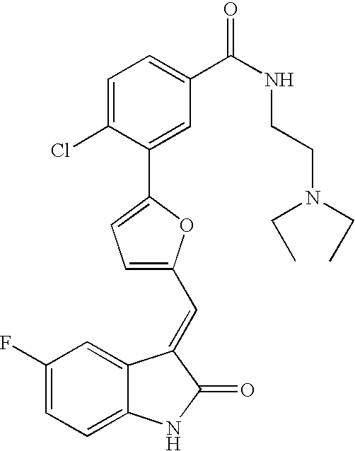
C1(F)=CC=C2C(=C1)C(=CC1=CC=C(C3=CC(C(NCCN(CC)CC)=O)=CC=C3Cl)O1)C(=O)N2
